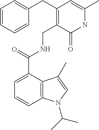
C1=CC2=C(C(C(=O)NCC3=C(CC4=CC=CC=C4)C=C(C)NC3=O)=C1)C(C)=CN2C(C)C
